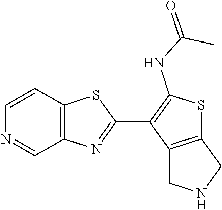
C12=C(C=CN=C1)SC(C1=C(NC(=O)C)SC3=C1CNC3)=N2
